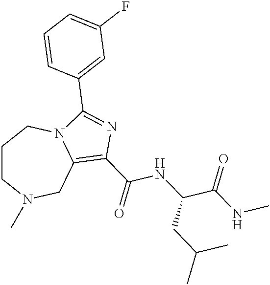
C1CN(C)CC2=C(C(NC(C(=O)NC)CC(C)C)=O)N=C(C3=CC(F)=CC=C3)N2C1
